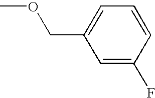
C1=C(F)C=CC=C1COC
